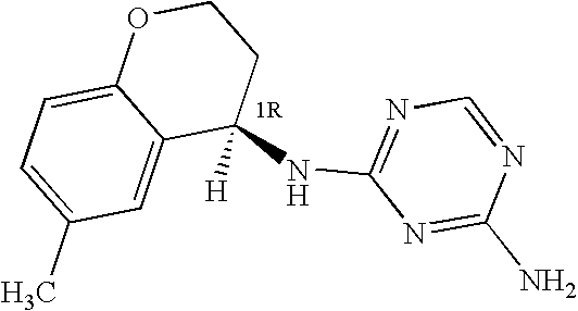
C1(NC2=NC=NC(N)=N2)([H])CCOC2=CC=C(C)C=C12
